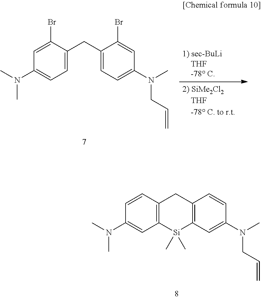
C1=C(Br)C(CC2=CC=C(N(C)CC=C)C=C2Br)=CC=C1N(C)C.C1=CC2=C(C=C1N(C)C)[Si](C)(C)C1=C(C2)C=CC(N(C)CC=C)=C1
